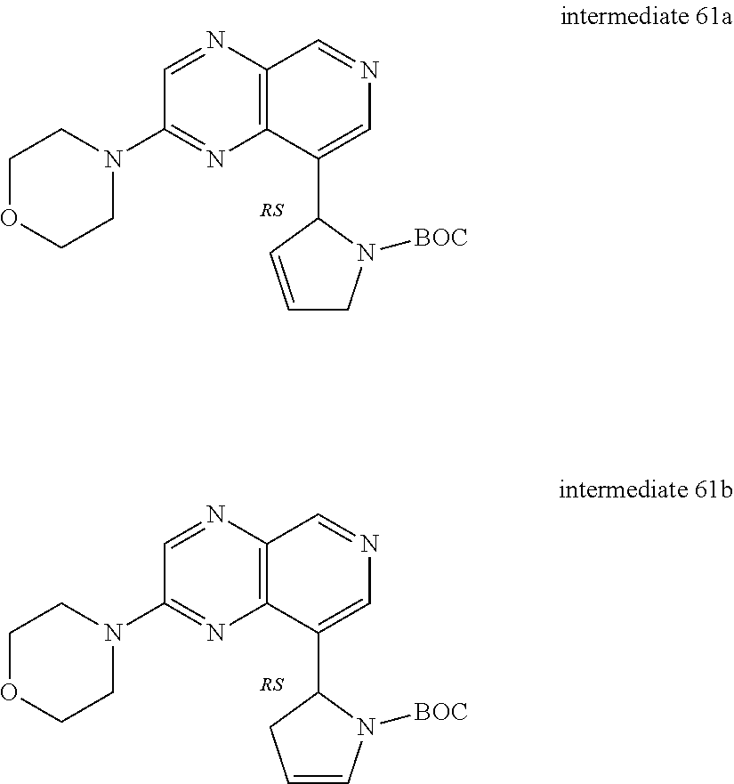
C1=NC2=C(N=C1N1CCOCC1)C(C1C=CCN1[BOC])=CN=C2.C1=NC2=C(N=C1N1CCOCC1)C(C1CC=CN1[BOC])=CN=C2
